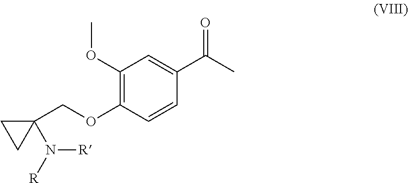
C1(OC)=C(OCC2(N([R])[R])CC2)C=CC(C(C)=O)=C1
